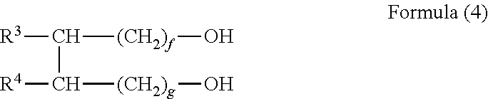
[R3]C([(CH2)f]O)C([R4])[(CH2)g]O
